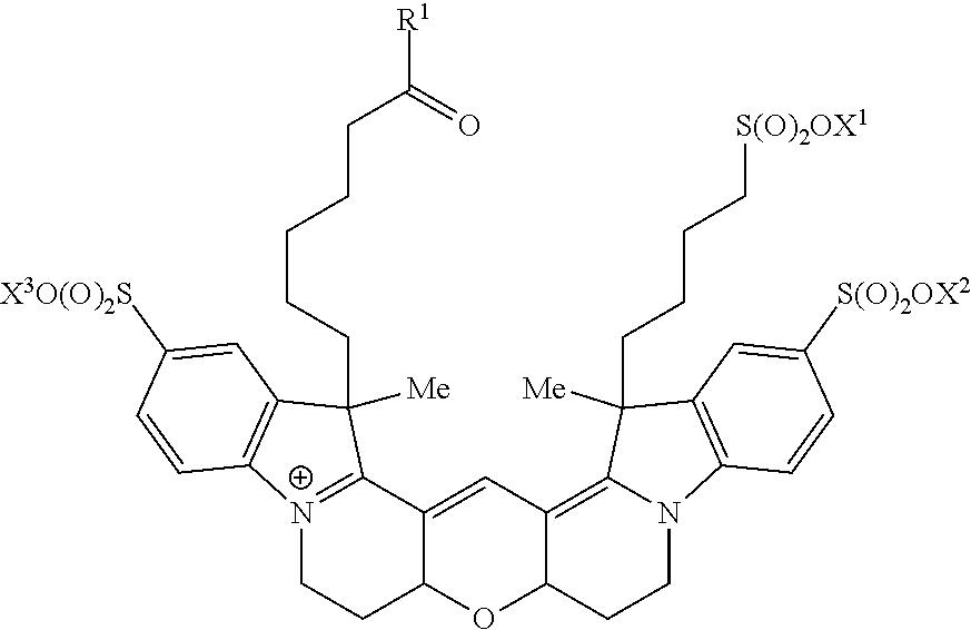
C12=CC3=C4N(CCC3OC1CC[N+]1=C2C(CCCCCC([R1])=O)([Me])C2=C1C=CC([X3O(O)2S])=C2)C1=C(C=C([S(O)2OX2])C=C1)C4(CCCC[S(O)2OX1])[Me]
